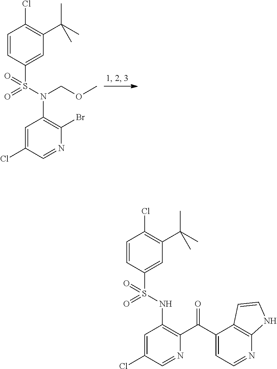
C1=CC(S(N(COC)C2=C(Br)N=CC(Cl)=C2)(=O)=O)=CC(C(C)(C)C)=C1Cl.C1=CC(S(NC2=C(C(C3=CC=NC4=C3C=CN4)=O)N=CC(Cl)=C2)(=O)=O)=CC(C(C)(C)C)=C1Cl
